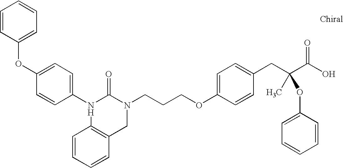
N1(C2=CC=C(OC3=CC=CC=C3)C=C2)C(=O)N(CCCOC2=CC=C(CC(C(O)=O)(OC3=CC=CC=C3)C)C=C2)CC2=C1C=CC=C2
